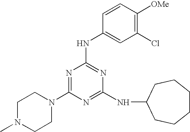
C1N(C)CCN(C2=NC(NC3=CC(Cl)=C([OMe])C=C3)=NC(NC3CCCCCC3)=N2)C1
